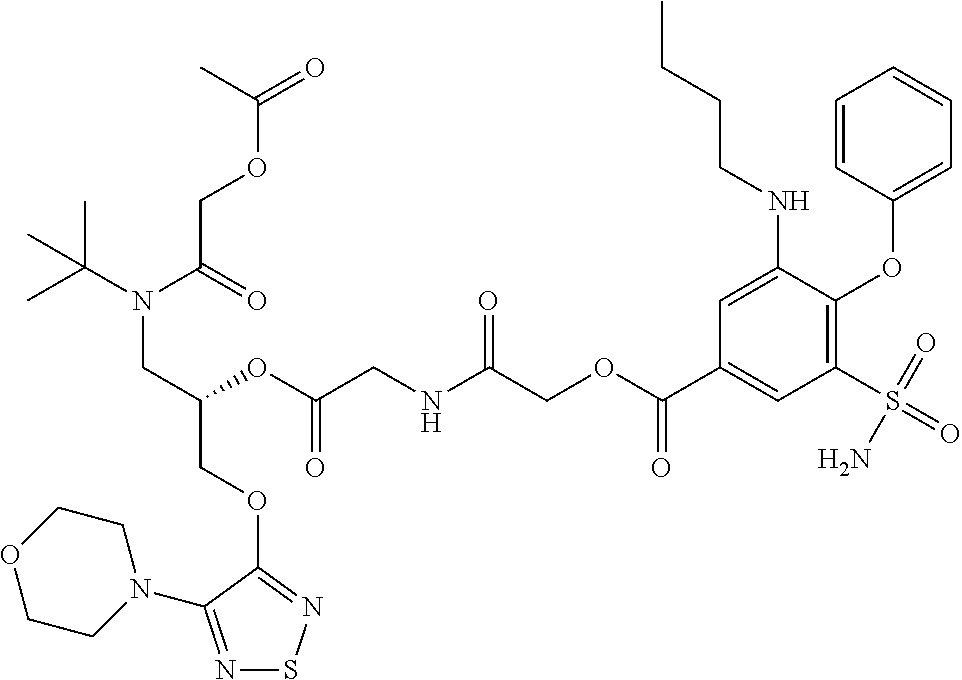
N1=C(N2CCOCC2)C(OCC(CN(C(C)(C)C)C(=O)COC(=O)C)OC(CNC(COC(C2=CC(S(N)(=O)=O)=C(OC3=CC=CC=C3)C(NCCCC)=C2)=O)=O)=O)=NS1
